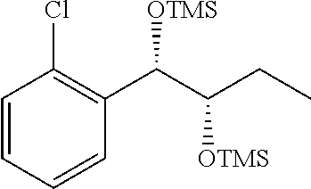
C1=CC=CC(C(C(CC)[OTMS])[OTMS])=C1Cl
